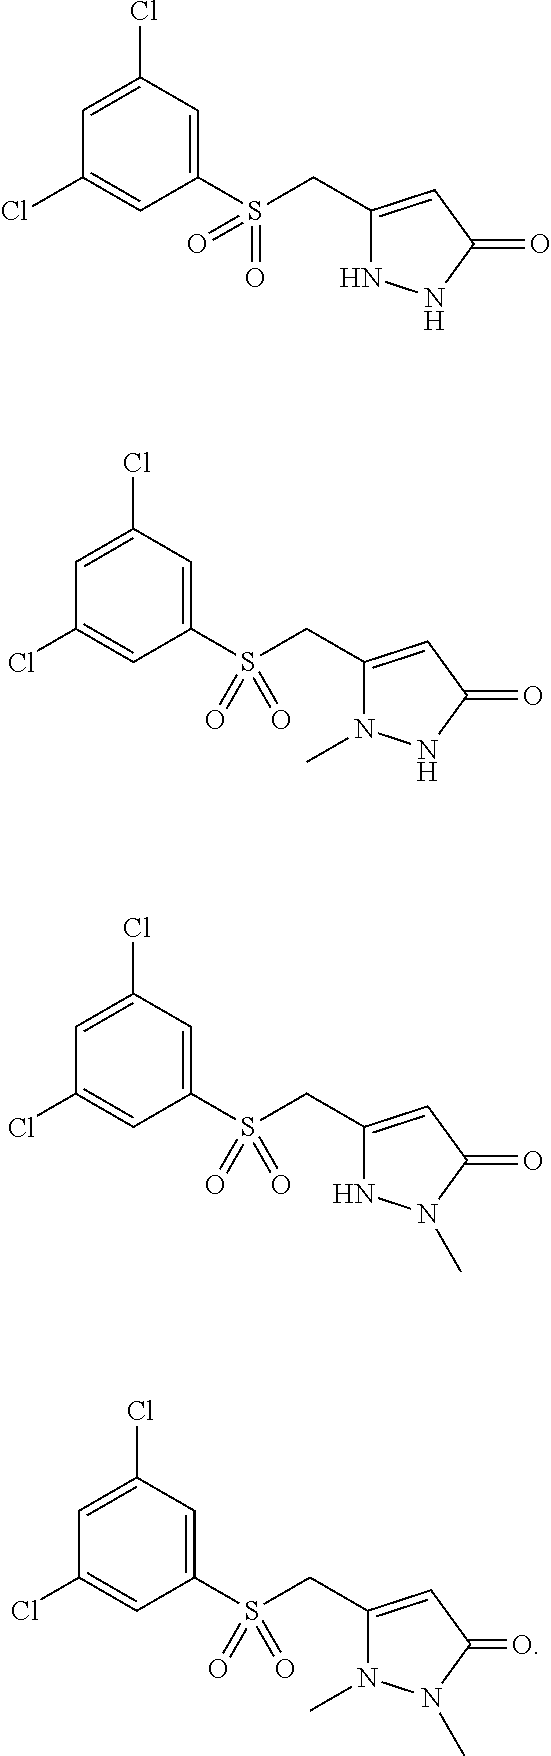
S(CC1=CC(=O)NN1)(C1=CC(Cl)=CC(Cl)=C1)(=O)=O.S(CC1=CC(=O)NN1C)(C1=CC(Cl)=CC(Cl)=C1)(=O)=O.S(CC1=CC(=O)N(C)N1)(C1=CC(Cl)=CC(Cl)=C1)(=O)=O.S(CC1=CC(=O)N(C)N1C)(C1=CC(Cl)=CC(Cl)=C1)(=O)=O
